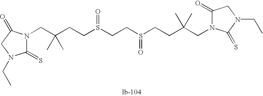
C(CCS(=O)CCS(=O)CCC(C)(C)CN1C(=O)CN(CC)C1=S)(C)(CN1C(=S)N(CC)CC1=O)C
